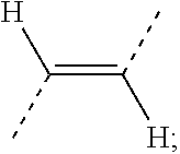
C(=C(C)[H])(C)[H]
